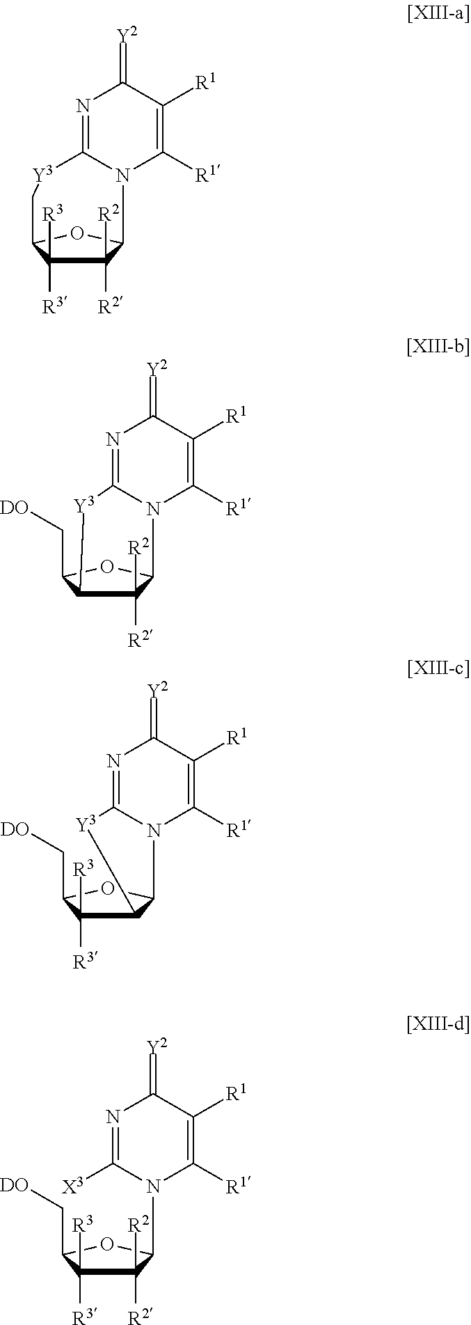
C1([R2])([R2])C([R3])([R3])C2OC1N1C([R1])=C([R1])C(=[Y2])N=C1[Y3]C2.C1([R2])([R2])C2C(C[DO])OC1N1C([R1])=C([R1])C(=[Y2])N=C1[Y3]2.C12C([R3])([R3])C(C[DO])OC1N1C([R1])=C([R1])C(=[Y2])N=C1[Y3]2.C1([R2])([R2])C([R3])([R3])C(C[DO])OC1N1C([R1])=C([R1])C(=[Y2])N=C1[X3]
